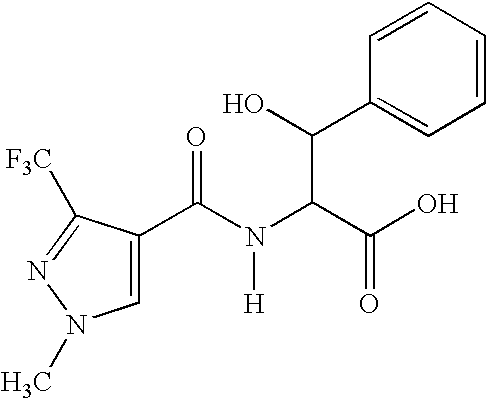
C1=C(C(N(C(C(O)=O)C(O)C2=CC=CC=C2)[H])=O)C([F3C])=NN1C
